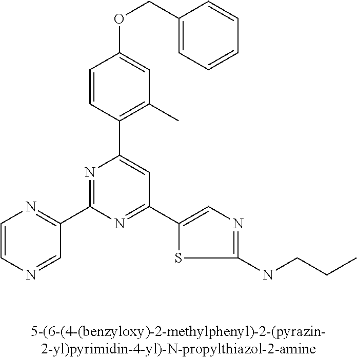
C1(C2=NC(C3=NC=CN=C3)=NC(C3=C(C)C=C(OCC4=CC=CC=C4)C=C3)=C2)=CN=C(NCCC)S1
